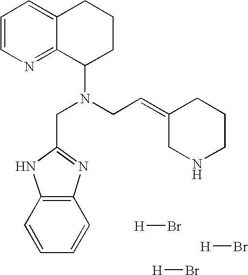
C1=CN=C2C(=C1)CCCC2N(CC=C1CCCNC1)CC1=NC2=C(N1)C=CC=C2.[H]Br.[H]Br.[H]Br
